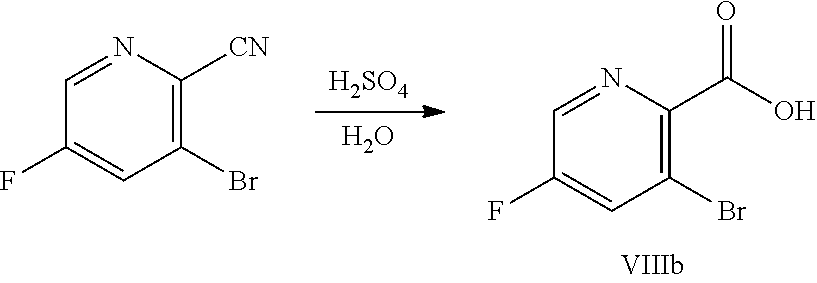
C1(F)=CC(Br)=C(C(O)=O)N=C1.O.[H2SO4].C1(F)=CC(Br)=C([CN])N=C1
